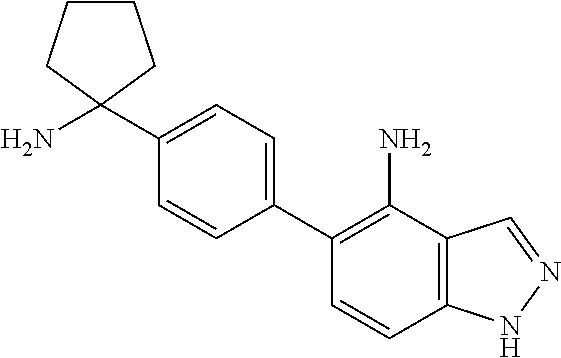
C1=C(C2(N)CCCC2)C=CC(C2=C(N)C3=C(C=C2)NN=C3)=C1
